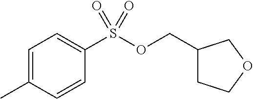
C1(COS(C2=CC=C(C)C=C2)(=O)=O)CCOC1
